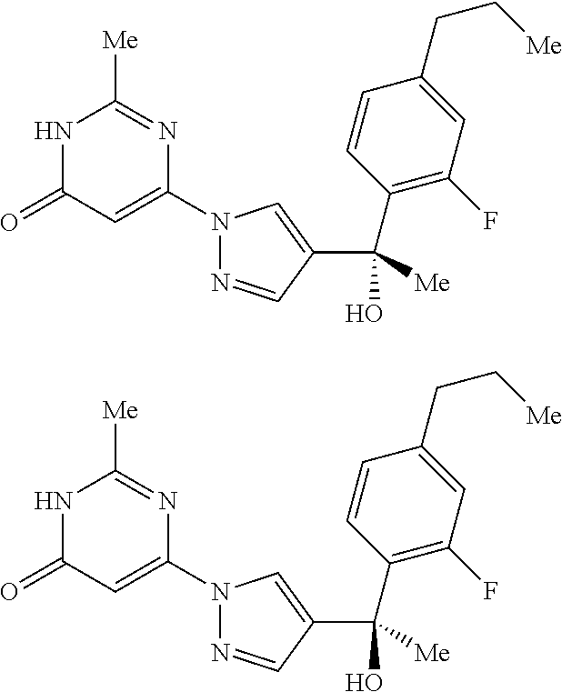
N1C(=O)C=C(N2N=CC(C([Me])(O)C3=C(F)C=C(CC[Me])C=C3)=C2)N=C1[Me].N1C(=O)C=C(N2N=CC(C([Me])(O)C3=C(F)C=C(CC[Me])C=C3)=C2)N=C1[Me]
